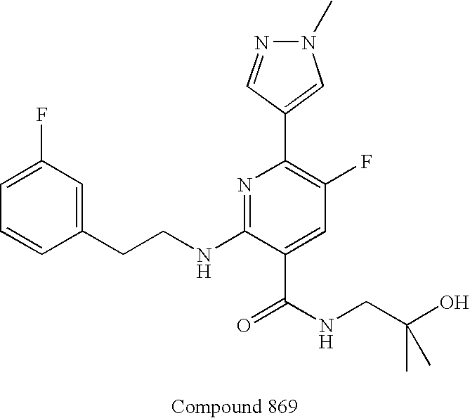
C1=CC(CCNC2=NC(C3=CN(C)N=C3)=C(F)C=C2C(NCC(C)(O)C)=O)=CC(F)=C1
